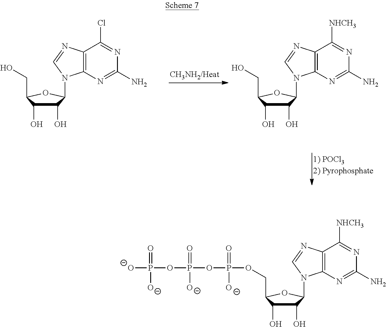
C1(O)C(O)C(CO)OC1N1C2=C(C(Cl)=NC(N)=N2)N=C1.C1(O)C(O)C(CO)OC1N1C2=C(C([NHCH3])=NC(N)=N2)N=C1.O(P(OP(OP([O-])(=O)[O-])(=O)[O-])(=O)[O-])CC1C(O)C(O)C(N2C3=C(C([NHCH3])=NC(N)=N3)N=C2)O1
